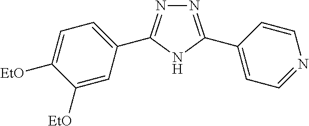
N1=C(C2=CC=NC=C2)NC(C2=CC=C([EtO])C([EtO])=C2)=N1
